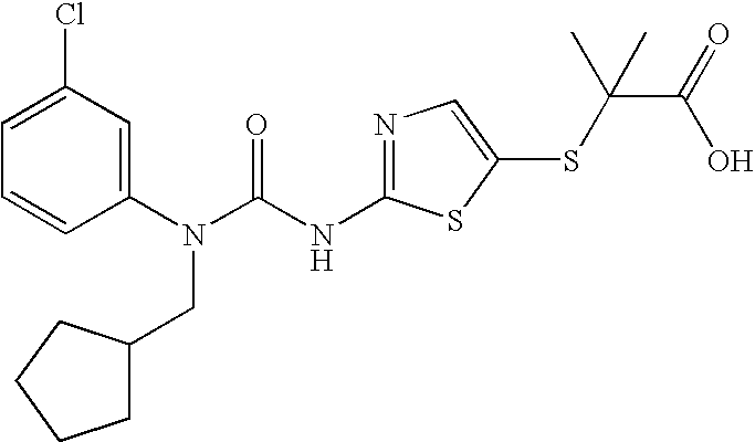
C1=C(Cl)C=C(N(C(NC2=NC=C(SC(C(O)=O)(C)C)S2)=O)CC2CCCC2)C=C1
